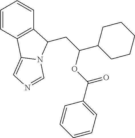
C1=CC2=C(C=C1)C(CC(C1CCCCC1)OC(C1=CC=CC=C1)=O)N1C2=CN=C1
